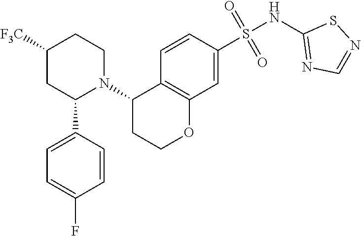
C1(NS(C2=CC3=C(C=C2)C(N2C(C4=CC=C(F)C=C4)CC([F3C])CC2)CCO3)(=O)=O)=NC=NS1
